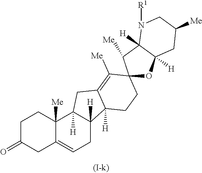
C1C(=O)CC2=CCC3([H])C([H])(C2([Me])C1)CC1=C([Me])C2(CCC31[H])OC1([H])CC([Me])CN([R1])C1([H])C2[Me]
